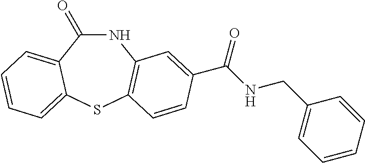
N1C(=O)C2=CC=CC=C2SC2=C1C=C(C(NCC1=CC=CC=C1)=O)C=C2
